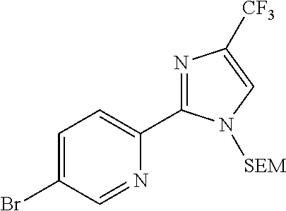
N1=C(C2=CC=C(Br)C=N2)N([SEM])C=C1[CF3]
